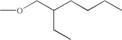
COCC(CCCC)CC
